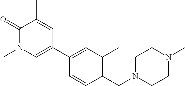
C1(C2=CN(C)C(=O)C(C)=C2)=CC(C)=C(CN2CCN(C)CC2)C=C1
